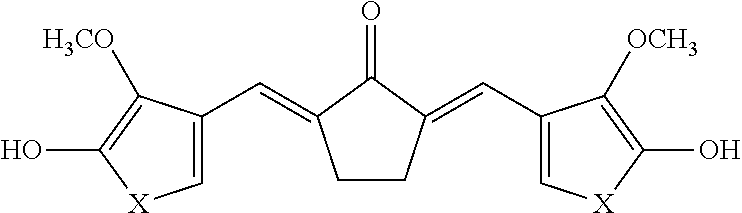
C1=C(C=C2CCC(=CC3=C[X]C(O)=C3[OCH3])C2=O)C([H3CO])=C(O)[X]1
